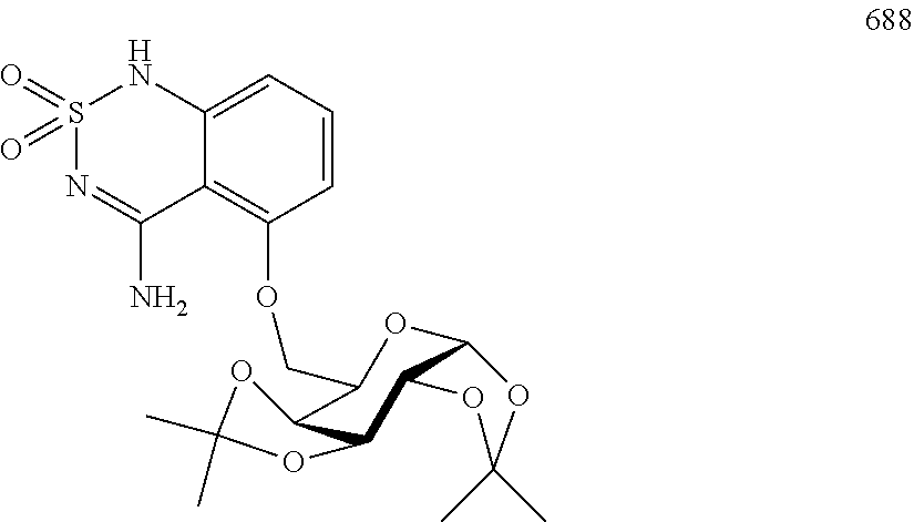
S1(=O)(=O)N=C(N)C2=C(OCC3C4C(C5C(O3)OC(C)(C)O5)OC(C)(C)O4)C=CC=C2N1
